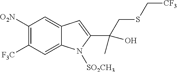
C1([O2N])=C([F3C])C=C2C(=C1)C=C(C(O)(C)CSC[CF3])N2[SO2CH3]
